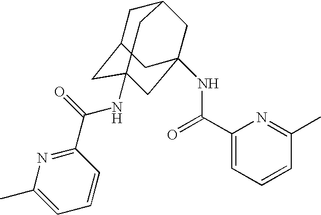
C1C2CC3(NC(C4=NC(C)=CC=C4)=O)CC(NC(C4=CC=CC(C)=N4)=O)(CC1C3)C2
